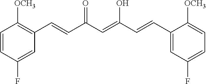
C1=CC(F)=CC(C=CC(C=C(O)C=CC2=CC(F)=CC=C2[OCH3])=O)=C1[OCH3]
